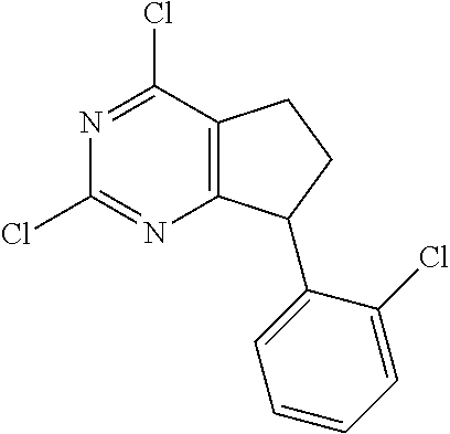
N1=C(Cl)C2=C(N=C1Cl)C(C1=CC=CC=C1Cl)CC2
